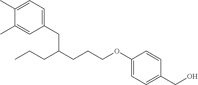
CCCC(CCCOC1=CC=C(CO)C=C1)CC1=CC=C(C)C(C)=C1
